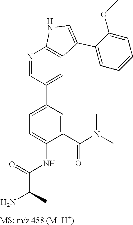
N1=CC(C2=CC=C(NC(C(N)C)=O)C(C(N(C)C)=O)=C2)=CC2=C1NC=C2C1=CC=CC=C1OC
